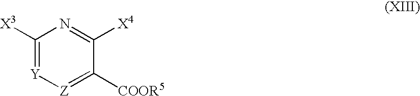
C1([X3])=[Y][Z]=C([COOR5])C([X4])=N1
